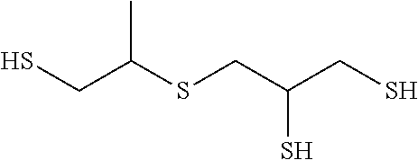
SCC(SCC(CS)S)C
